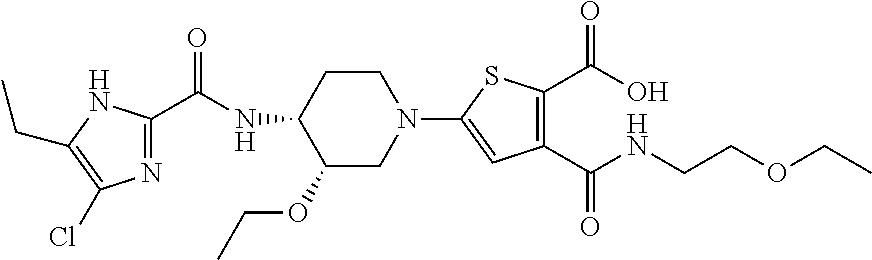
N1=C(C(=O)NC2C(OCC)CN(C3=CC(C(=O)NCCOCC)=C(C(=O)O)S3)CC2)NC(CC)=C1Cl
